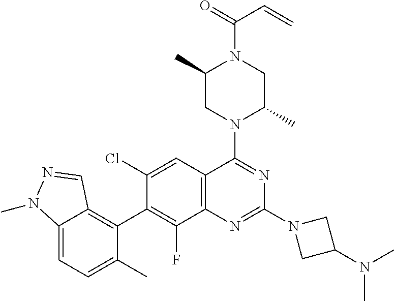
C12=CC=C(C)C(C3=C(F)C4=C(C=C3Cl)C(N3C(C)CN(C(=O)C=C)C(C)C3)=NC(N3CC(N(C)C)C3)=N4)=C1C=NN2C
